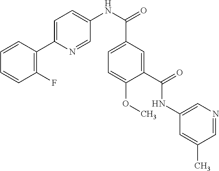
C1=CC=CC(F)=C1C1=CC=C(NC(C2=CC=C(OC)C(C(=O)NC3=CN=CC(C)=C3)=C2)=O)C=N1
